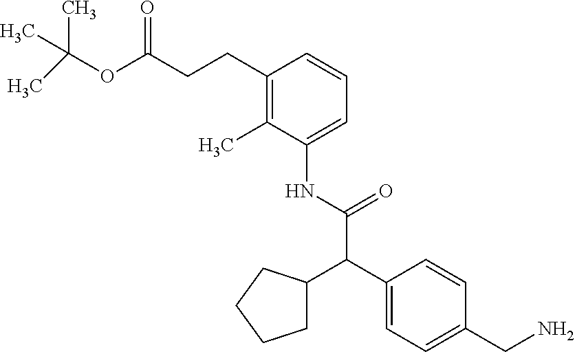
C1(C(C(NC2=CC=CC(CCC(OC(C)(C)C)=O)=C2C)=O)C2CCCC2)=CC=C(CN)C=C1
